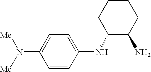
C1(N([Me])[Me])=CC=C(NC2C(N)CCCC2)C=C1
